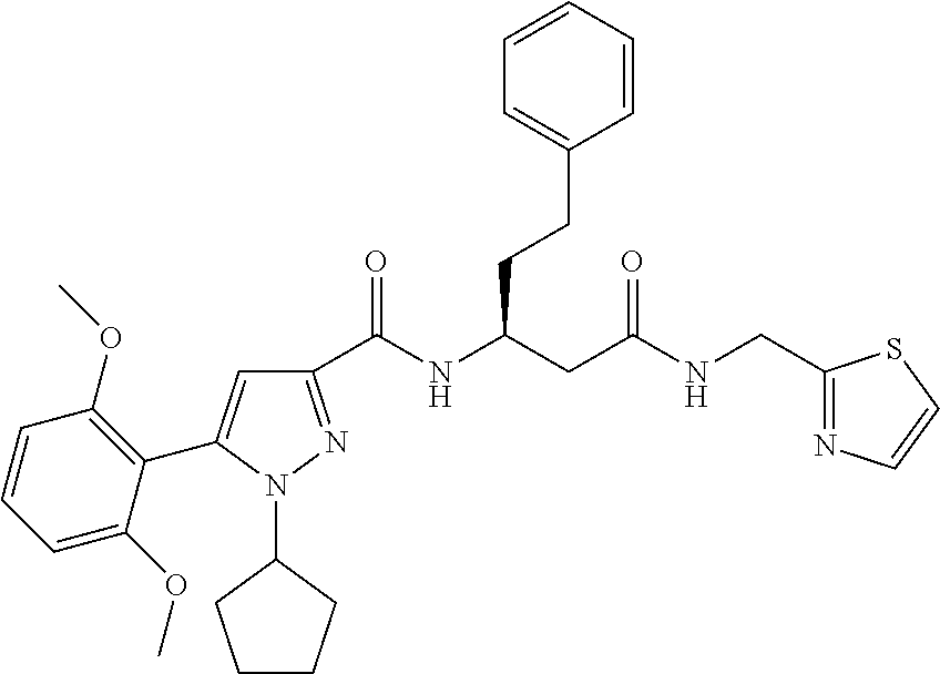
C1(C(NC(CC(NCC2=NC=CS2)=O)CCC2=CC=CC=C2)=O)=NN(C2CCCC2)C(C2=C(OC)C=CC=C2OC)=C1
